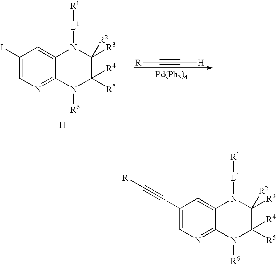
C12=CC(C#C[R])=CN=C1N([R6])C([R5])([R4])C([R3])([R2])N2[L1][R1].C12=CC(I)=CN=C1N([R6])C([R5])([R4])C([R3])([R2])N2[L1][R1].[H].[R]C#C[H].[Pd(Ph3)4]
